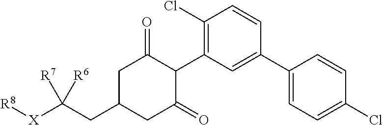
C1C(CC([X][R8])([R7])[R6])CC(=O)C(C2=C(Cl)C=CC(C3=CC=C(Cl)C=C3)=C2)C1=O
